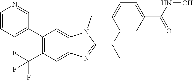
C(C1=C(C2=CC=CN=C2)C=C2C(=C1)N=C(N(C)C1=CC(C(=O)NO)=CC=C1)N2C)(F)(F)F
